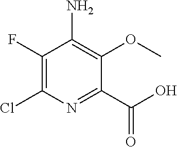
C1(F)=C(Cl)N=C(C(O)=O)C(OC)=C1N
